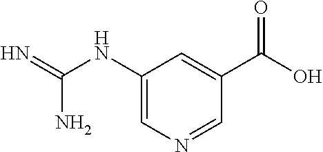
C1(NC(N)=N)=CN=CC(C(O)=O)=C1
